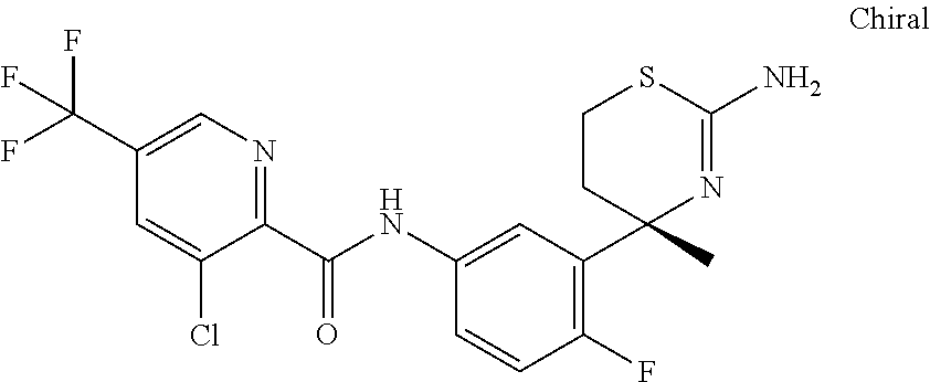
C1(C(F)(F)F)=CN=C(C(NC2=CC(C3(C)N=C(N)SCC3)=C(F)C=C2)=O)C(Cl)=C1
